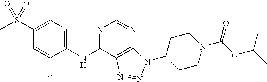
C1(S(C)(=O)=O)=CC=C(NC2=NC=NC3=C2N=NN3C2CCN(C(OC(C)C)=O)CC2)C(Cl)=C1
